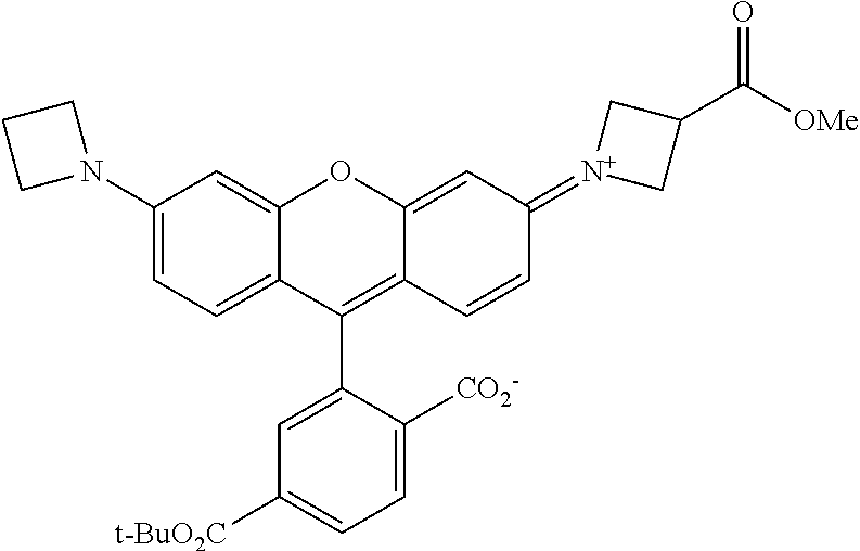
C1(N2CCC2)=CC=C2C(=C1)OC1=CC(=[N+]3CC(C([OMe])=O)C3)C=CC1=C2C1=CC([t-BuO2C])=CC=C1[CO2-]
